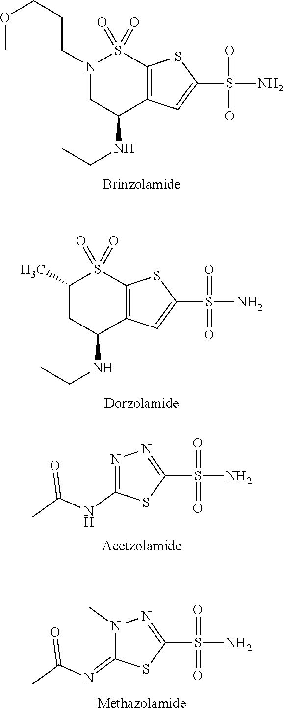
N1(CCCOC)CC(NCC)C2=C(S1(=O)=O)SC(S(=O)(N)=O)=C2.C1(C)CC(NCC)C2=C(S1(=O)=O)SC(S(=O)(N)=O)=C2.C1(NC(C)=O)=NN=C(S(=O)(N)=O)S1.C1(=NC(C)=O)N(C)N=C(S(=O)(N)=O)S1
